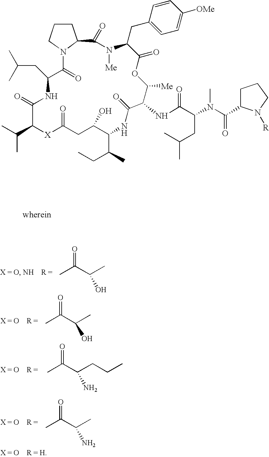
CC(C(C)O)=O.CC(C(C)O)=O.CC(C(CCC)N)=O.CC(C(C)N)=O.CC(C)CC1NC(=O)C(C(C)C)[X]C(=O)CC(O)C(C(C)CC)NC(=O)C(NC(C(N(C)C(=O)C2N([R])CCC2)CC(C)C)=O)C([Me])OC(=O)C(CC2=CC=C([OMe])C=C2)N([Me])C(=O)C2N(C1=O)CCC2
